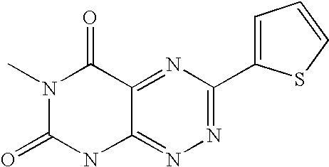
C12=NN=C(C3=CC=CS3)N=C1C(=O)N(C)C(=O)N2
